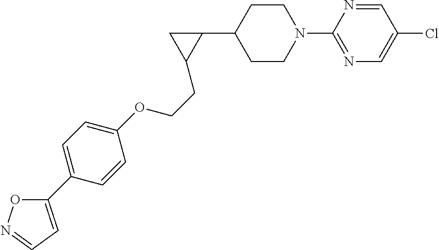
C1CN(C2=NC=C(Cl)C=N2)CCC1C1CC1CCOC1=CC=C(C2=CC=NO2)C=C1
